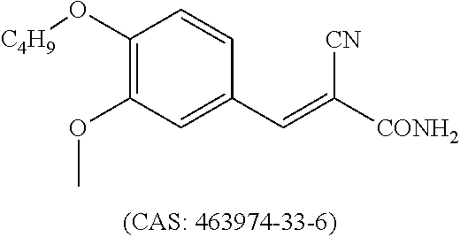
C1(O[C4H9])=C(OC)C=C(C=C([CONH2])[CN])C=C1
